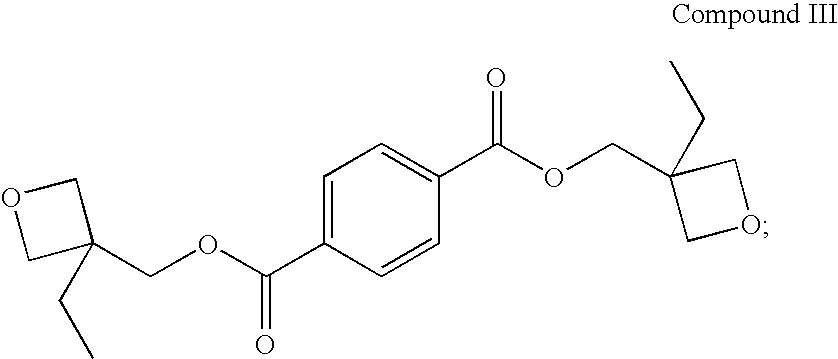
C1=C(C(OCC2(CC)COC2)=O)C=CC(C(OCC2(CC)COC2)=O)=C1
